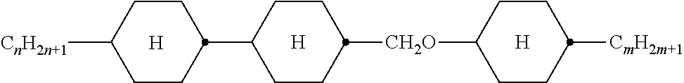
C1CC([CnH2n+1])CCC1C1CCC([CH2O]C2CCC([CmH2m+1])CC2)CC1.[H].[H].[H]
